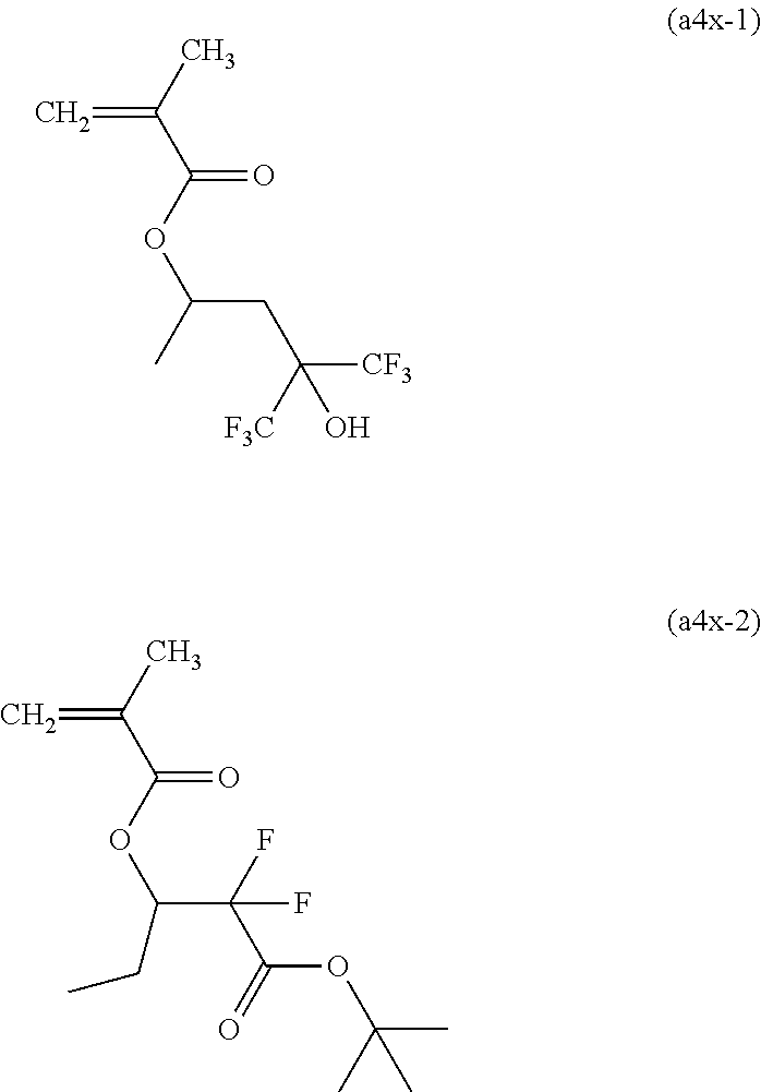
CC(C(=O)OC(CC([CF3])([F3C])O)C)=C.C(C(F)(C(OC(C)(C)C)=O)F)(OC(=O)C(=C)C)CC
